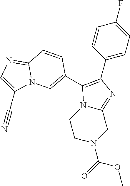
N1(C(=O)OC)CC2=NC(C3=CC=C(F)C=C3)=C(C3=CN4C(=NC=C4C#N)C=C3)N2CC1
